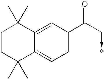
C1=C(C(C->*)=O)C=C2C(=C1)C(C)(C)CCC2(C)C
